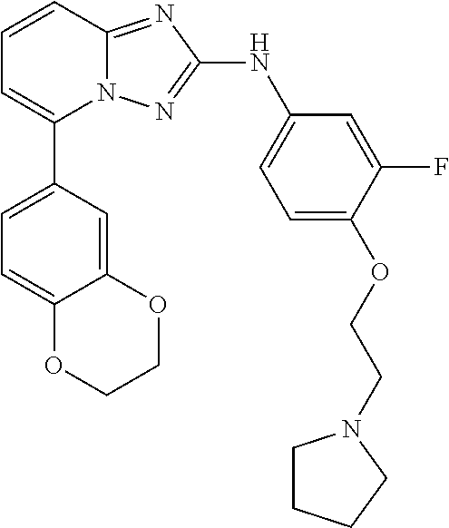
C1=CC2=NC(NC3=CC=C(OCCN4CCCC4)C(F)=C3)=NN2C(C2=CC=C3C(=C2)OCCO3)=C1
